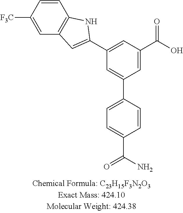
C1=CC(C2=CC(C3=CC4=C(N3)C=CC([F3C])=C4)=CC(C(O)=O)=C2)=CC=C1C(=O)N
